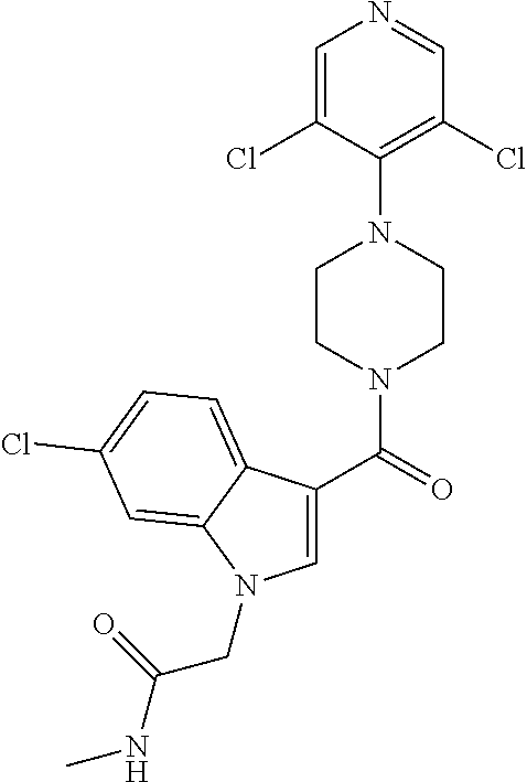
C1=C(Cl)C(N2CCN(C(C3=CN(CC(NC)=O)C4=CC(Cl)=CC=C34)=O)CC2)=C(Cl)C=N1
